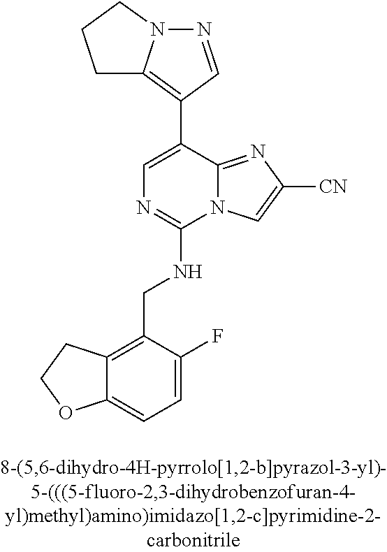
C12=CC=C(F)C(CNC3=NC=C(C4=C5N(N=C4)CCC5)C4=NC([CN])=CN34)=C1CCO2
